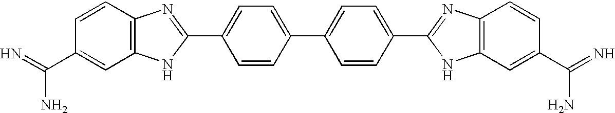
C12=C(C=CC(C(=N)N)=C1)N=C(C1=CC=C(C3=CC=C(C4=NC5=C(N4)C=C(C(N)=N)C=C5)C=C3)C=C1)N2
